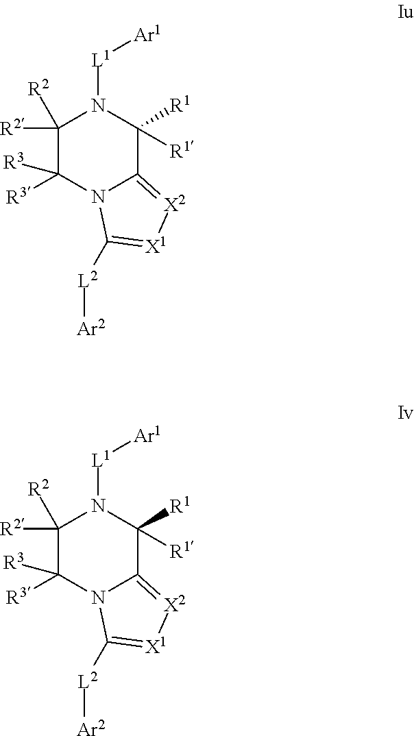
C1([R2])([R2])C([R3])([R3])N2C(=[X2][X1]=C2[L2][Ar2])C([R1])([R1])N1[L1][Ar1].C1([R2])([R2])C([R3])([R3])N2C(=[X2][X1]=C2[L2][Ar2])C([R1])([R1])N1[L1][Ar1]
